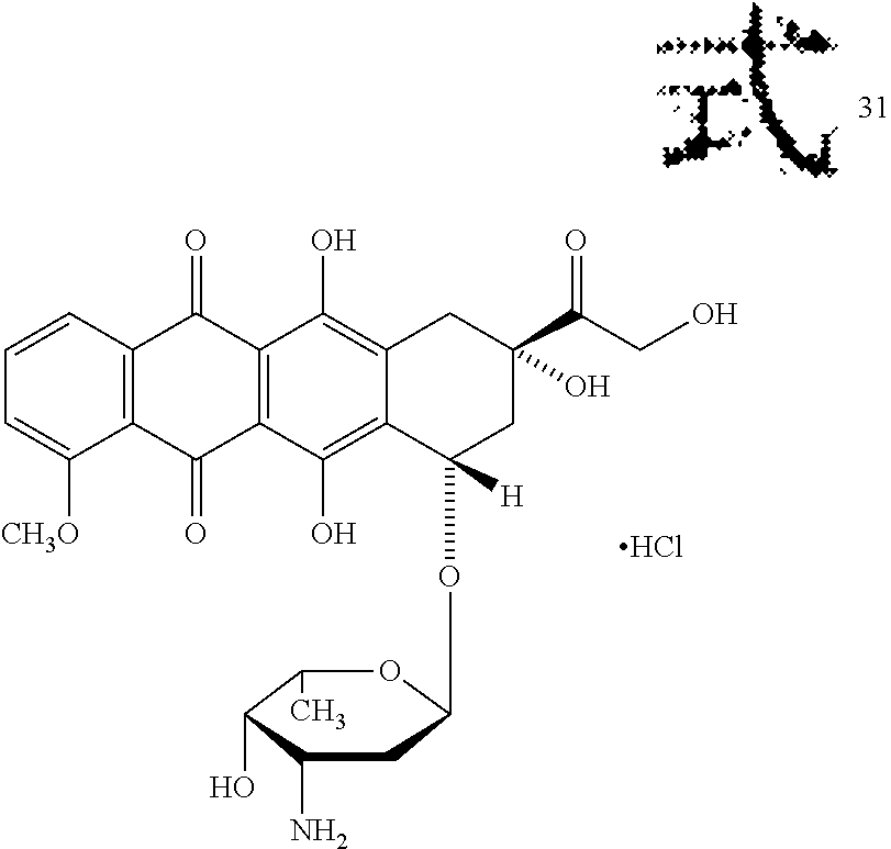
Cl.C1=C([CH3O])C2=C(C=C1)C(=O)C1=C(C2=O)C(O)=C2C(=C1O)CC(C(CO)=O)(O)CC2(OC1CC(N)C(O)C(C)O1)[H]
